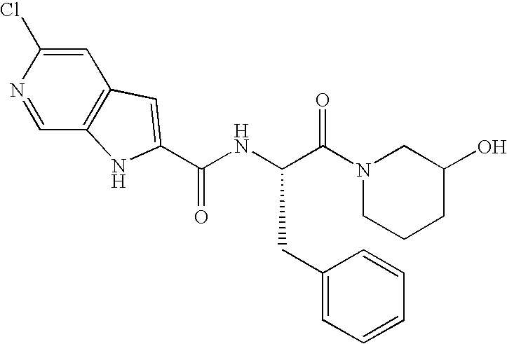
C1=C(Cl)N=CC2=C1C=C(C(NC(C(N1CCCC(O)C1)=O)CC1=CC=CC=C1)=O)N2
